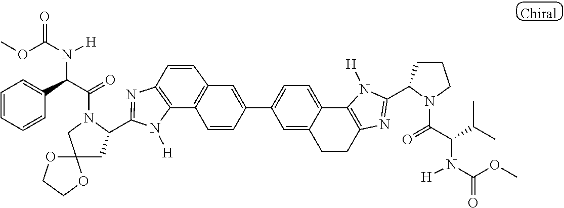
C12=C(N=C(C3CC4(CN3C(=O)C(C3=CC=CC=C3)N([H])C(OC)=O)OCCO4)N1[H])C=CC1=C2C=CC(C2=CC=C3C4=C(N=C(C5CCCN5C(=O)C(C(C)C)N([H])C(OC)=O)N4[H])CCC3=C2)=C1
